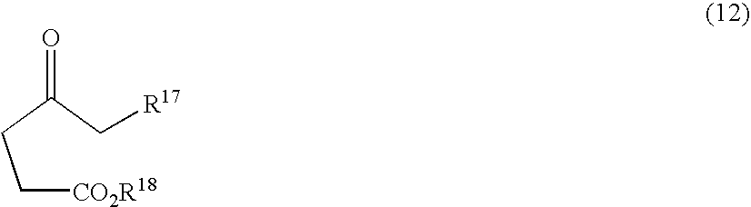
C([CO2R18])CC(C[R17])=O
